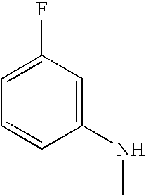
C1=C(F)C=C(NC)C=C1
